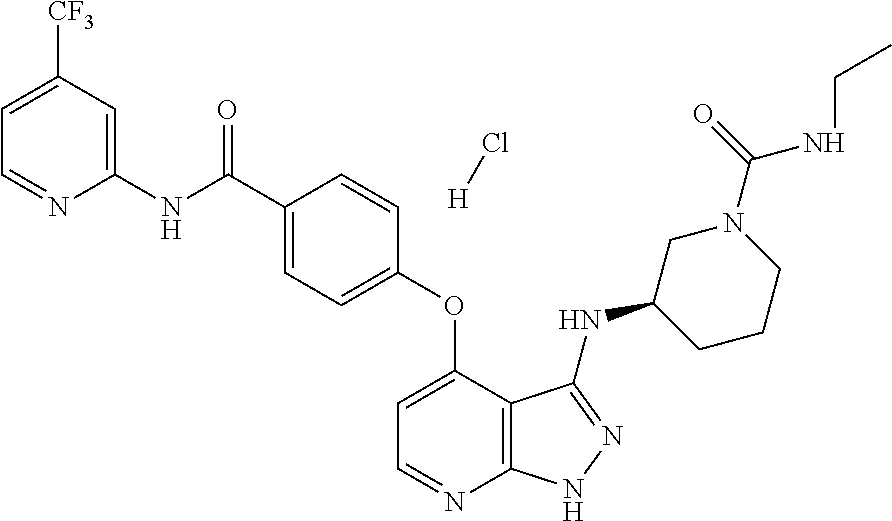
C1(NC(=O)C2=CC=C(OC3=CC=NC4=C3C(NC3CCCN(C(=O)NCC)C3)=NN4)C=C2)=CC([CF3])=CC=N1.[H]Cl
